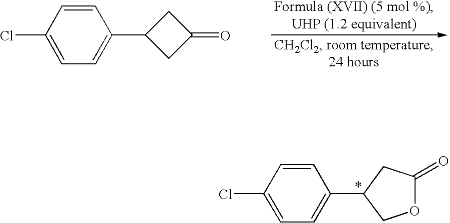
O1C(=O)CC(C2=CC=C(Cl)C=C2)C1.C1C(C2=CC=C(Cl)C=C2)CC1=O
